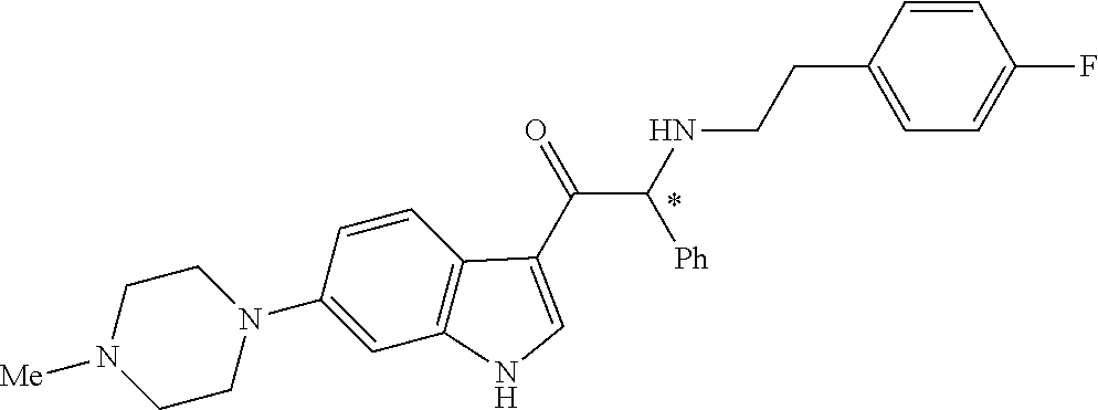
C1(N2CCN([Me])CC2)=CC2=C(C=C1)C(C(=O)C(NCCC1=CC=C(F)C=C1)[Ph])=CN2
